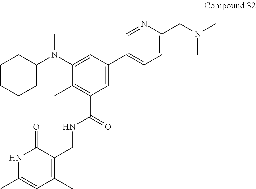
C1(C2=CC(C(=O)NCC3=C(C)C=C(C)NC3=O)=C(C)C(N(C)C3CCCCC3)=C2)=CC=C(CN(C)C)N=C1
